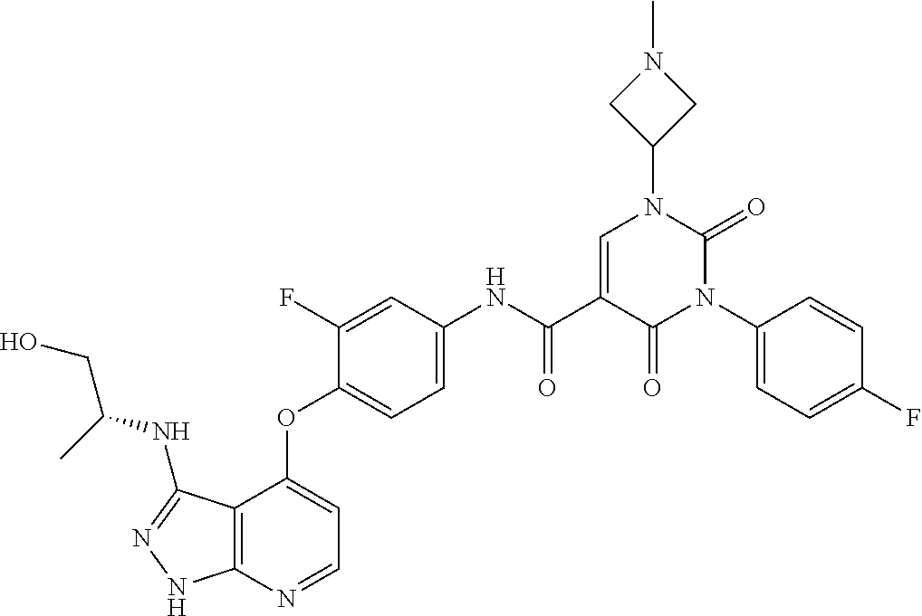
C12=C(N=CC=C1OC1=CC=C(NC(C3=CN(C4CN(C)C4)C(=O)N(C4=CC=C(F)C=C4)C3=O)=O)C=C1F)NN=C2NC(CO)C
